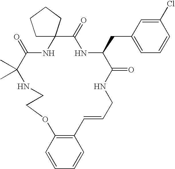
C1C2(CCC1)C(=O)NC(CC1=CC=CC(Cl)=C1)C(=O)NCC=CC1=C(C=CC=C1)OCCNC(C)(C)C(=O)N2
